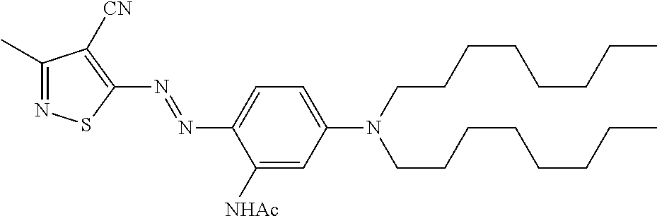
C1(N=NC2=CC=C(N(CCCCCCCC)CCCCCCCC)C=C2[NHAc])=C([CN])C(C)=NS1
